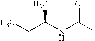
CCC(NC(C)=O)C
